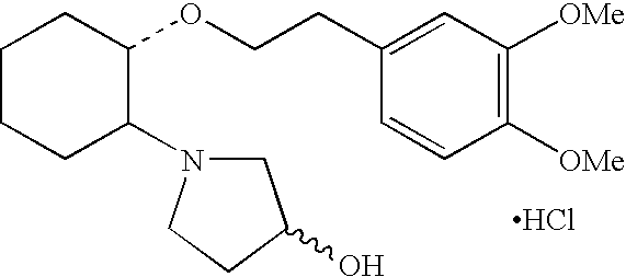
Cl.C1CCC(N2CC(O)CC2)C(OCCC2=CC([OMe])=C([OMe])C=C2)C1
